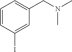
C1=CC(I)=CC(CN(C)C)=C1
